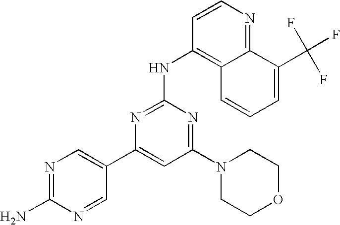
N1=C(N)N=CC(C2=CC(N3CCOCC3)=NC(NC3=C4C(=NC=C3)C(C(F)(F)F)=CC=C4)=N2)=C1
